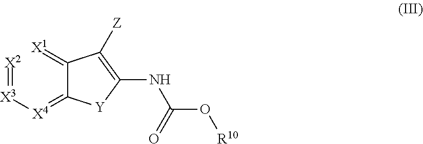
C1(=[X4][X3]=[X2])C(=[X1])C([Z])=C(NC(O[R10])=O)[Y]1
